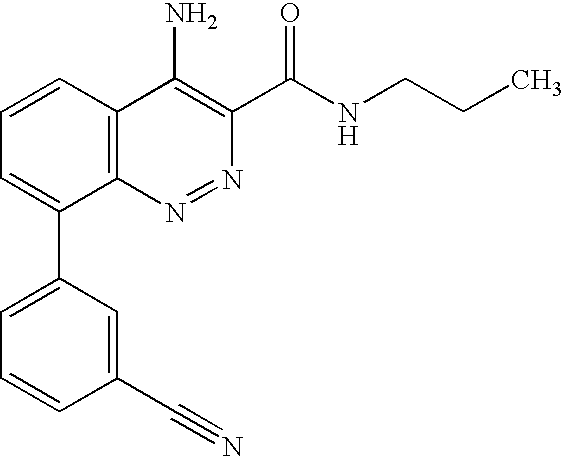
C1=CC2=C(C(C3=CC=CC(C#N)=C3)=C1)N=NC(C(NCCC)=O)=C2N
